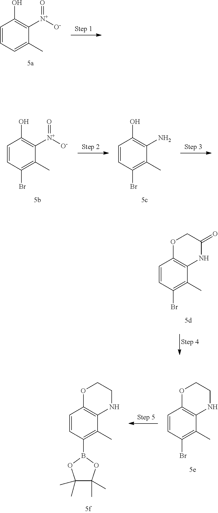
C1=CC=C(C)C([N+]([O-])=O)=C1O.C1=CC(Br)=C(C)C([N+]([O-])=O)=C1O.C1=CC(Br)=C(C)C(N)=C1O.C1=CC(Br)=C(C)C2=C1OCC(=O)N2.C1=CC(B2OC(C)(C)C(C)(C)O2)=C(C)C2=C1OCCN2.C1=CC(Br)=C(C)C2=C1OCCN2
